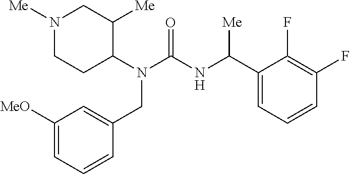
N1([Me])CCC(N(C(NC(C2=CC=CC(F)=C2F)[Me])=O)CC2=CC([MeO])=CC=C2)C([Me])C1
